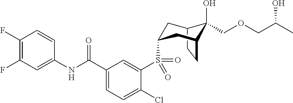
C1(F)=C(F)C=C(NC(C2=CC=C(Cl)C(S(=O)(=O)C3CC4C(O)(COCC(C)O)C(CC4)C3)=C2)=O)C=C1
